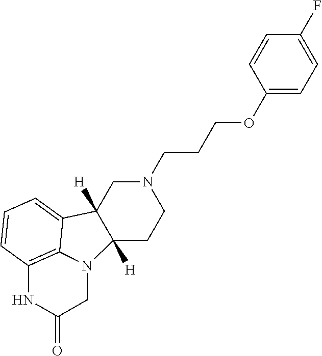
C12([H])CCN(CCCOC3=CC=C(F)C=C3)CC1([H])C1=CC=CC3=C1N2CC(=O)N3
